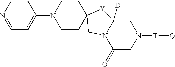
C1=NC=CC(N2CCC3(CC2)[Y]C2([D])CN([T][Q])CC(=O)N2C3)=C1
